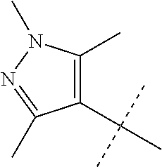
C1(C(C)(C)C)=C(C)N(C)N=C1C
